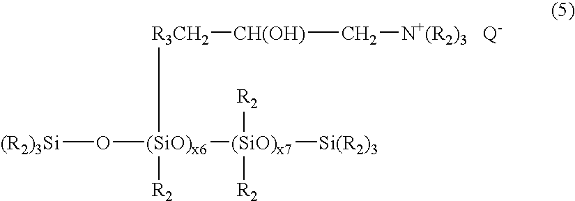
O([(SiO)x6]([R3CH2][CH(OH)]C[N+(R2)3   Q-])([R2])[(SiO)x7]([Si(R2)3])([R2])[R2])[(R2)3Si]
